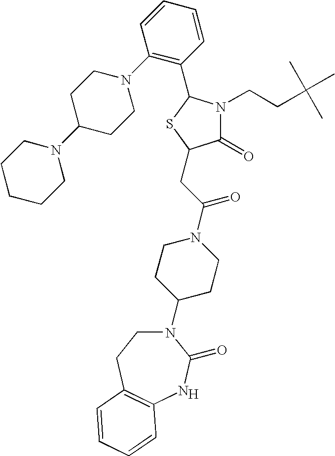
[H].N1(C2CCN(C(CC3C(=O)N(CCC(C)(C)C)C(C4=C(N5CCC(N6CCCCC6)CC5)C=CC=C4)S3)=O)CC2)CCC2=C(NC1=O)C=CC=C2
